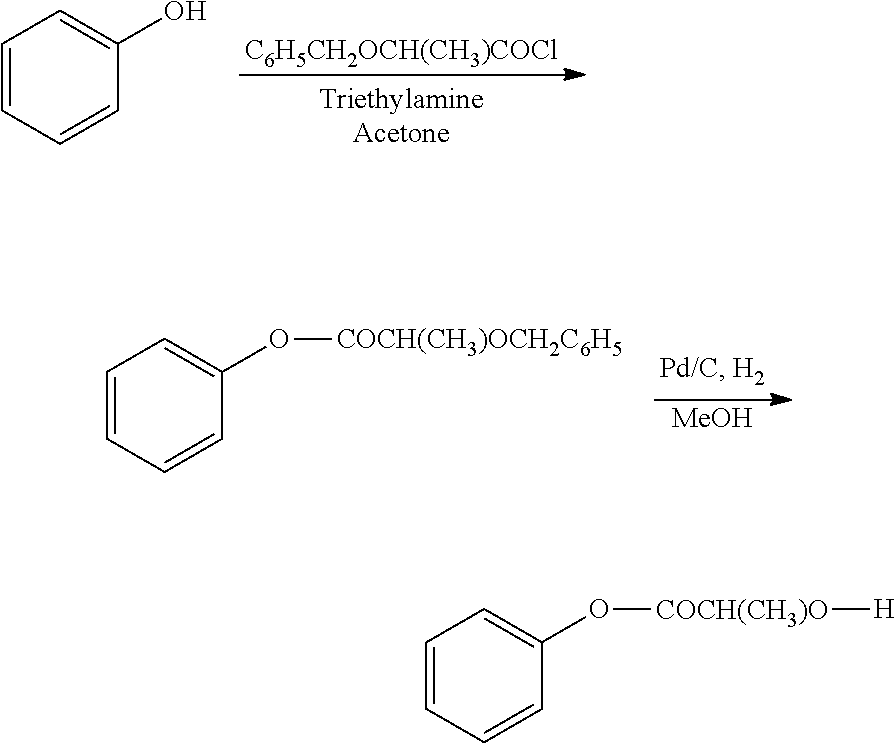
[C6H5CH2OCH(CH3)COCl].C1=CC=CC(O)=C1.[MeOH].C1=CC=CC(O[COCH(CH3)OCH2C6H5])=C1.C1=CC=CC(O[COCH(CH3)O][H])=C1
